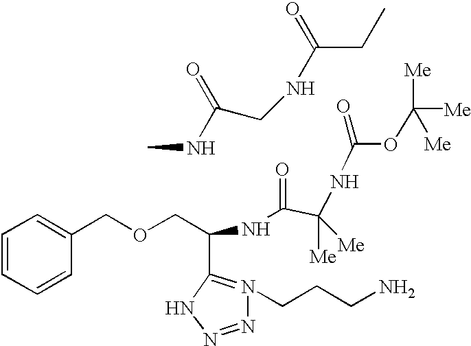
C1=CC=CC(COCC(NC(C(NC(OC([Me])([Me])[Me])=O)([Me])[Me])=O)C2=N(CCCN)N=NN2)=C1.CNC(CNC(CC)=O)=O
